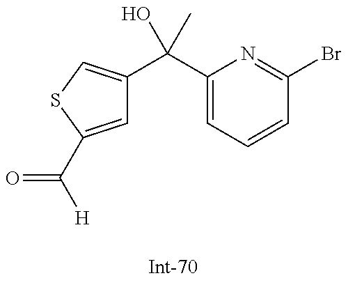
C1=C(C([H])=O)SC=C1C(C1=CC=CC(Br)=N1)(O)C
